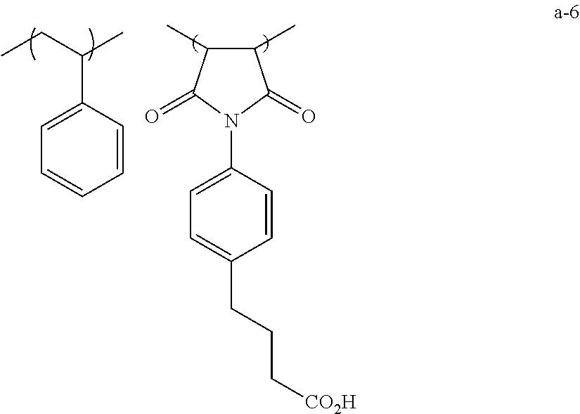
CCC(C)C1=CC=CC=C1.C1(C)C(C)C(=O)N(C2=CC=C(CCC[CO2H])C=C2)C1=O
